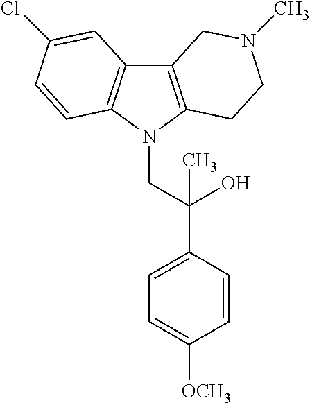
C12=C(N(CC(C3=CC=C([OCH3])C=C3)(O)C)C3=C1C=C(Cl)C=C3)CCN(C)C2
